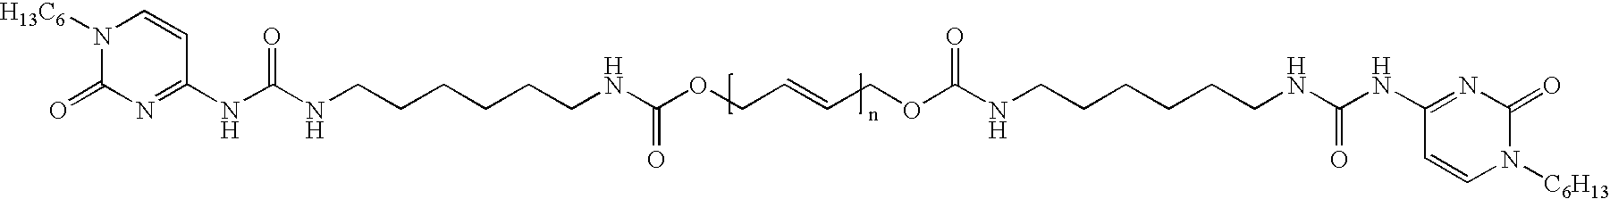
N1([H13C6])C(=O)N=C(NC(NCCCCCCNC(OCC=CCOC(NCCCCCCNC(NC2=NC(=O)N([C6H13])C=C2)=O)=O)=O)=O)C=C1
